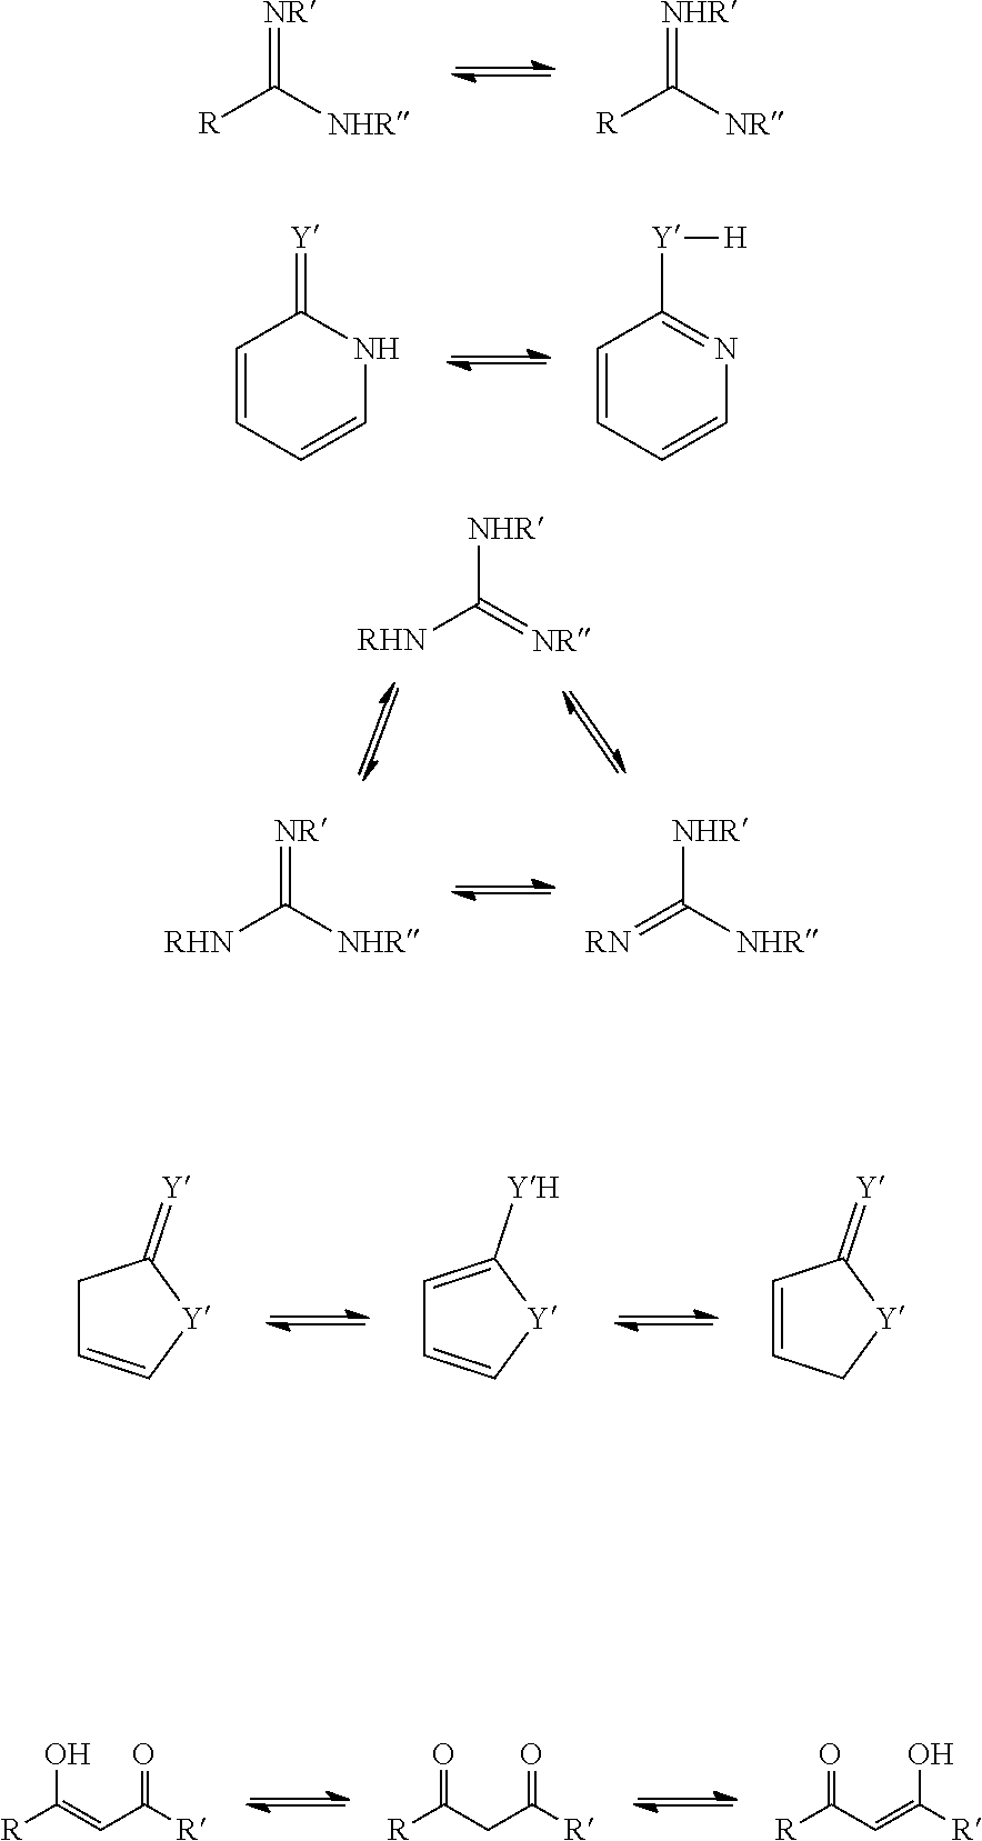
[NR]=C([NHR])[R].[NHR]=C([NR])[R].[NHR]C(=[NR])[RHN].C1=CC=CNC1=[Y].C1=CC=CN=C1[Y][H].[NR]=C([NHR])[RHN].[NHR]C([NHR])=[RN].C1C=C[Y]C1=[Y].C1=C([YH])[Y]C=C1.C1=CC[Y]C1=[Y].[R]C(=CC([R])=O)O.[R]C(CC([R])=O)=O.[R]C(C=C([R])O)=O
